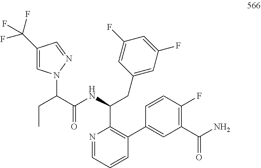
C1(C(F)(F)F)=CN(C(C(NC(C2=C(C3=CC(C(N)=O)=C(F)C=C3)C=CC=N2)CC2=CC(F)=CC(F)=C2)=O)CC)N=C1
